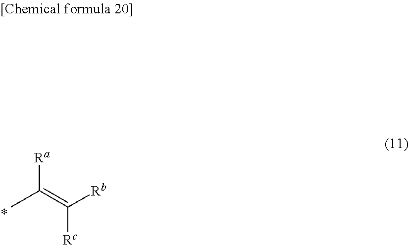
[Ra]C(=C([Rb])[Rc])C
